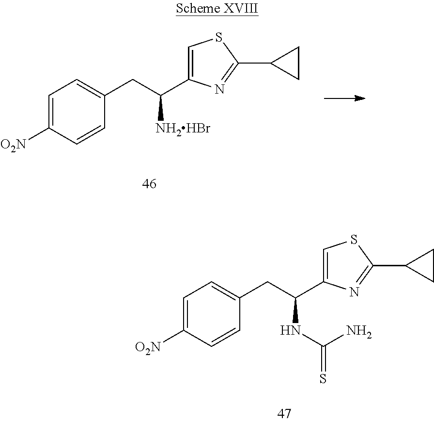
C1=C([O2N])C=CC(CC(NC(N)=S)C2=CSC(C3CC3)=N2)=C1.C1=C([O2N])C=CC(CC([NH2HBr])C2=CSC(C3CC3)=N2)=C1
